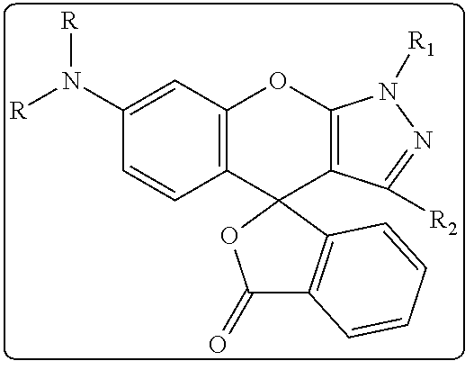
C1(N([R])[R])=CC2=C(C=C1)C1(C3=C(O2)N([R1])N=C3[R2])C2=C(C(=O)O1)C=CC=C2
